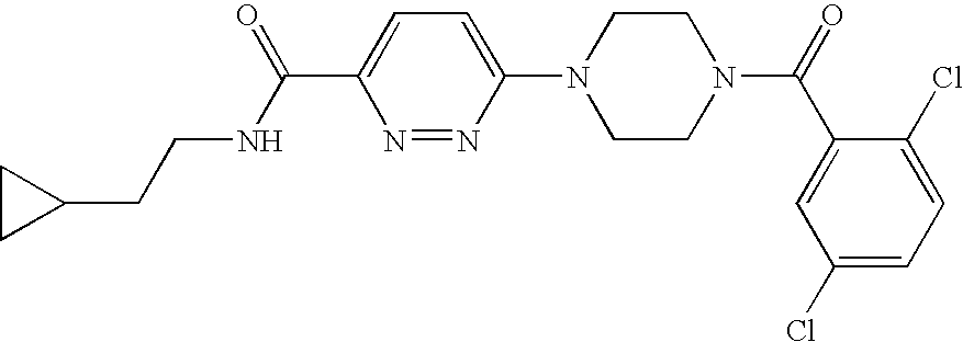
C1CC1CCNC(C1=CC=C(N2CCN(C(C3=CC(Cl)=CC=C3Cl)=O)CC2)N=N1)=O
